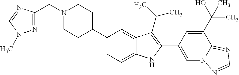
N1(CC2=NN(C)C=N2)CCC(C2=CC=C3C(=C2)C(C(C)C)=C(C2=CN4C(=NC=N4)C(C(O)(C)C)=C2)N3)CC1
